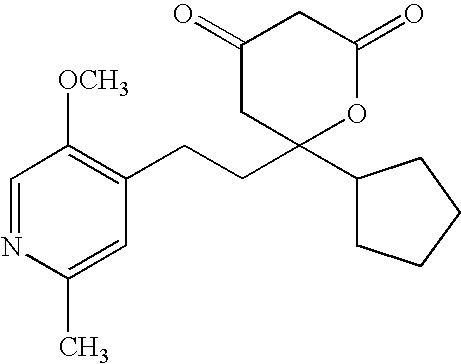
C1=NC(C)=CC(CCC2(C3CCCC3)OC(=O)CC(=O)C2)=C1[OCH3]
